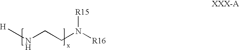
[H]NCCN([R16])[R15]
